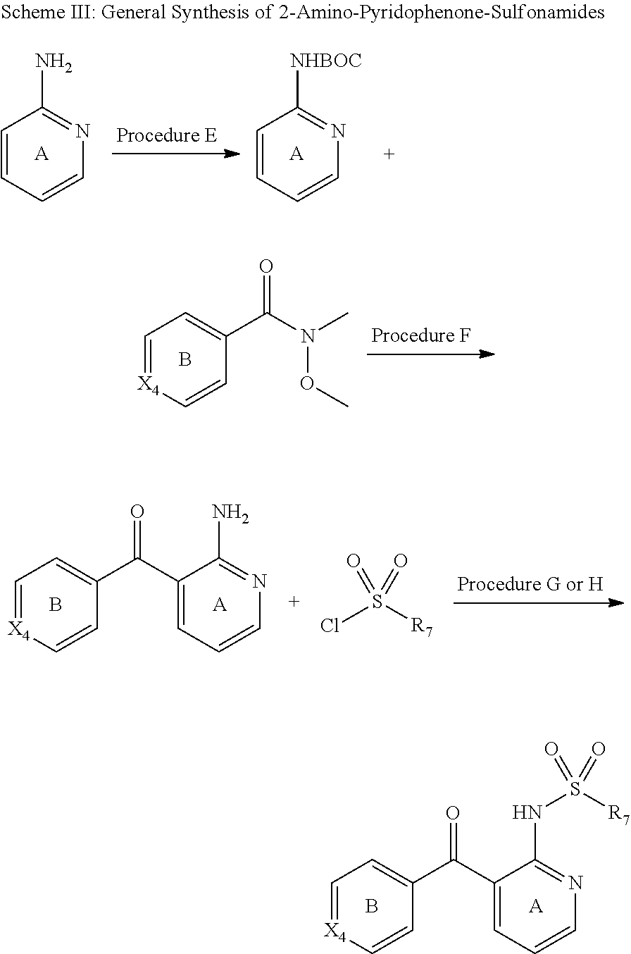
C1=[X4]C=CC(C(N(C)OC)=O)=C1.B.C1=[X4]C=CC(C(C2=CC=CN=C2N)=O)=C1.B.[A].ClS([R7])(=O)=O.C1=[X4]C=CC(C(C2=CC=CN=C2NS([R7])(=O)=O)=O)=C1.B.[A].C1=CC=CN=C1[NHBOC].[A].C1=CC=CN=C1N.[A]
